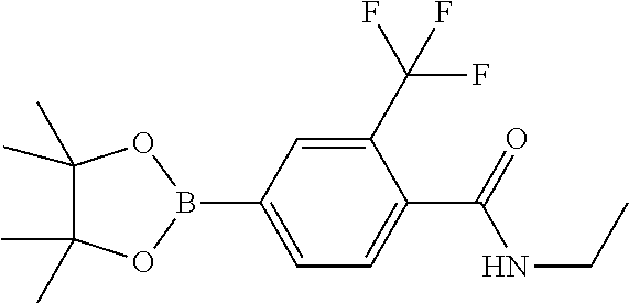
C1(C)(C)C(C)(C)OB(C2=CC=C(C(=O)NCC)C(C(F)(F)F)=C2)O1
